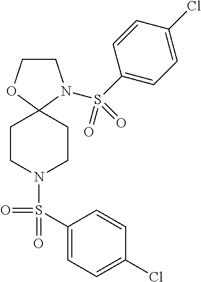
C1COC2(N1S(C1=CC=C(Cl)C=C1)(=O)=O)CCN(S(C1=CC=C(Cl)C=C1)(=O)=O)CC2
